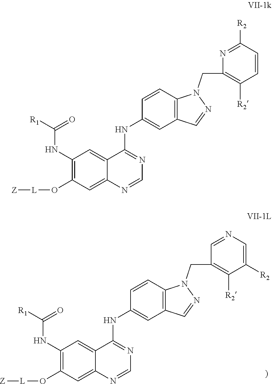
[Z][L]OC1=C(NC([R1])=O)C=C2C(=C1)N=CN=C2NC1=CC2=C(C=C1)N(CC1=C([R2])C([R2])=CN=C1)N=C2.[Z][L]OC1=C(NC([R1])=O)C=C2C(=C1)N=CN=C2NC1=CC2=C(C=C1)N(CC1=C([R2])C=CC([R2])=N1)N=C2
